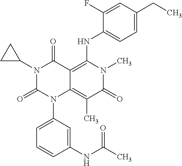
N1(C2CC2)C(=O)N(C2=CC=CC(NC(C)=O)=C2)C2=C(C)C(=O)N(C)C(NC3=CC=C(CC)C=C3F)=C2C1=O
